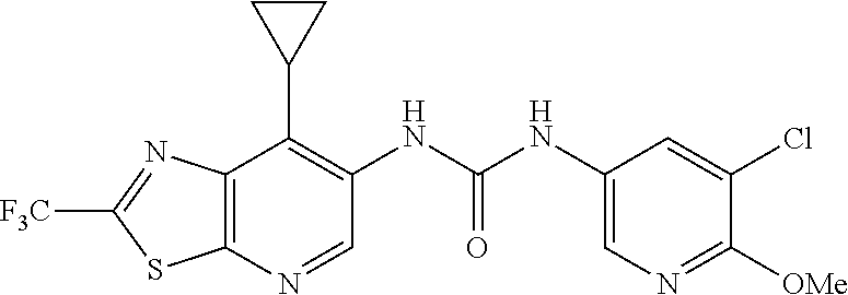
C12=C(N=CC(NC(NC3=CN=C([OMe])C(Cl)=C3)=O)=C1C1CC1)SC([F3C])=N2
